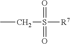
CCS([R7])(=O)=O
